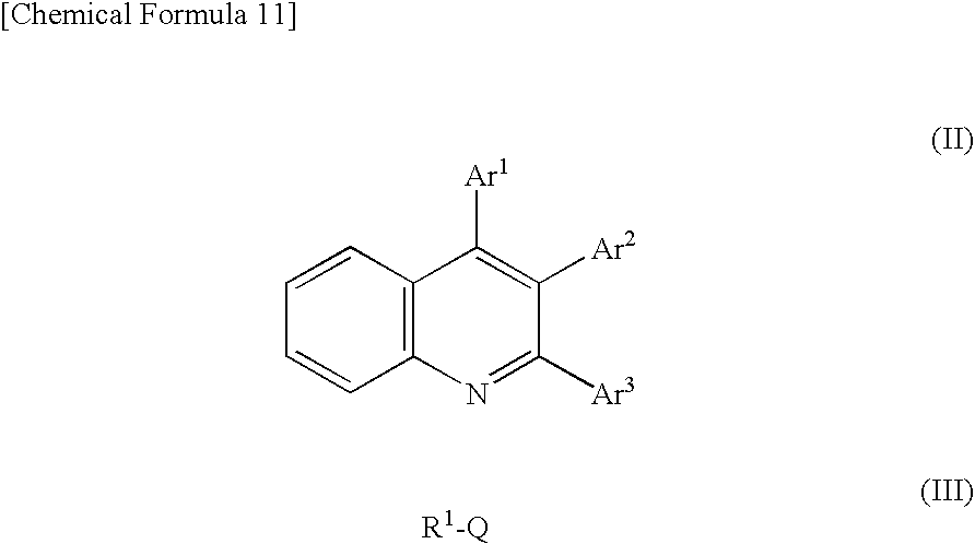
C1=CC2=C(C=C1)N=C([Ar3])C([Ar2])=C2[Ar1].[R1-Q]
